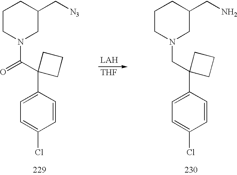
[LAH].[THF].C1=CC(C2(CN3CC(CN)CCC3)CCC2)=CC=C1Cl.C1=CC(C2(C(N3CC(C[N3])CCC3)=O)CCC2)=CC=C1Cl
